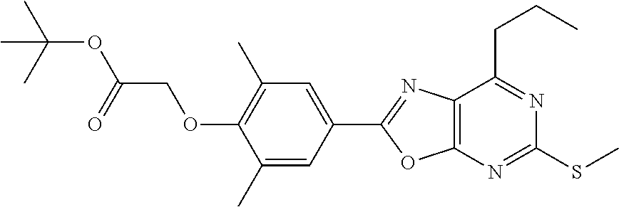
C12=C(N=C(SC)N=C1CCC)OC(C1=CC(C)=C(OCC(OC(C)(C)C)=O)C(C)=C1)=N2
